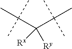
C(C(C(C)(C)C)([Ry])[Rx])(C)(C)C
